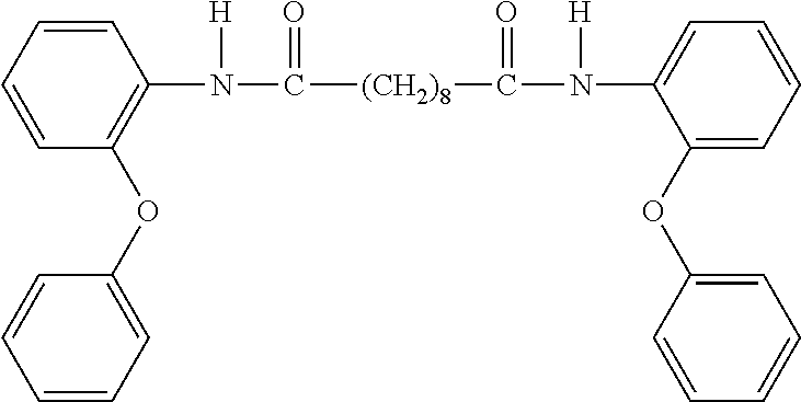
C1=CC=CC(OC2=CC=CC=C2)=C1N(C([(CH2)8]C(N(C1=CC=CC=C1OC1=CC=CC=C1)[H])=O)=O)[H]
